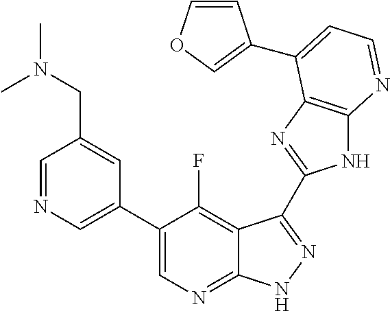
C1=NC=C(C2=CN=C3C(=C2F)C(C2=NC4=C(N2)N=CC=C4C2=COC=C2)=NN3)C=C1CN(C)C
